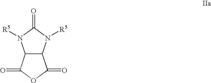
C12C(N([R5])C(=O)N1[R5])C(=O)OC2=O
